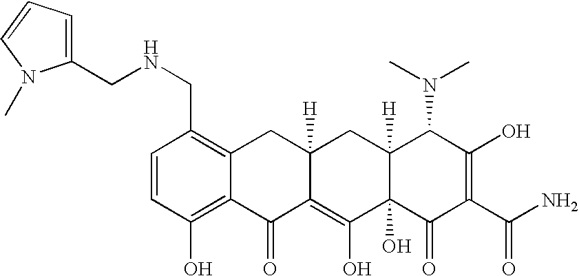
C1=CC(CNCC2=CC=CN2C)=C2C(=C1O)C(=O)C1=C(O)C3(O)C([H])(CC1([H])C2)C(N(C)C)C(O)=C(C(N)=O)C3=O
